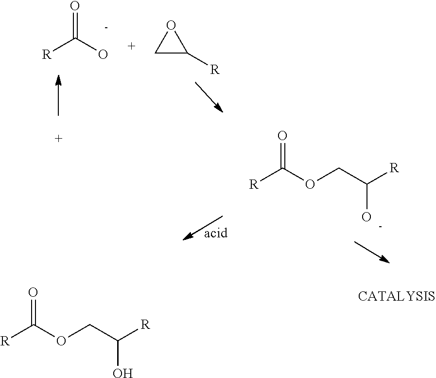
C(=O)([R])O.O1CC1[R].O(CC([R])O)C(=O)[R].O(CC([R])O)C(=O)[R]
